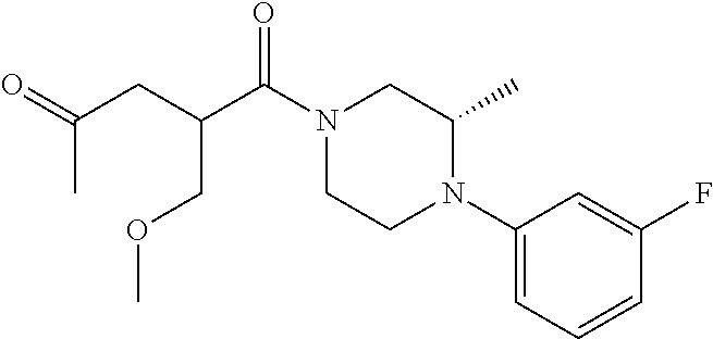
C1(N2CCN(C(C(CC(=O)C)COC)=O)CC2C)=CC=CC(F)=C1
